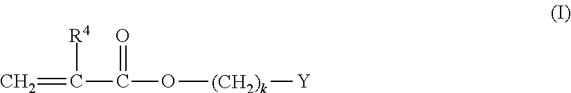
C=C(C(=O)O[(CH2)k][Y])[R4]
